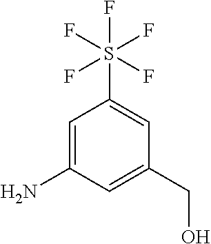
C1=C(N)C=C(CO)C=C1S(F)(F)(F)(F)F
